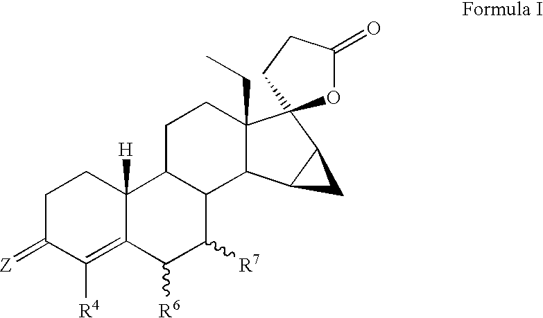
C1C(=[Z])C([R4])=C2C([H])(C1)C1C(C([R7])C2[R6])C2C(CC)(CC1)C1(C3C2C3)OC(=O)CC1
